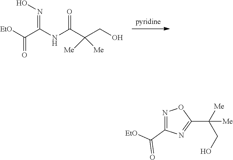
[pyridine].OCC([Me])([Me])C(NC(C([EtO])=O)=NO)=O.N1=C(C([EtO])=O)N=C(C([Me])(CO)[Me])O1
